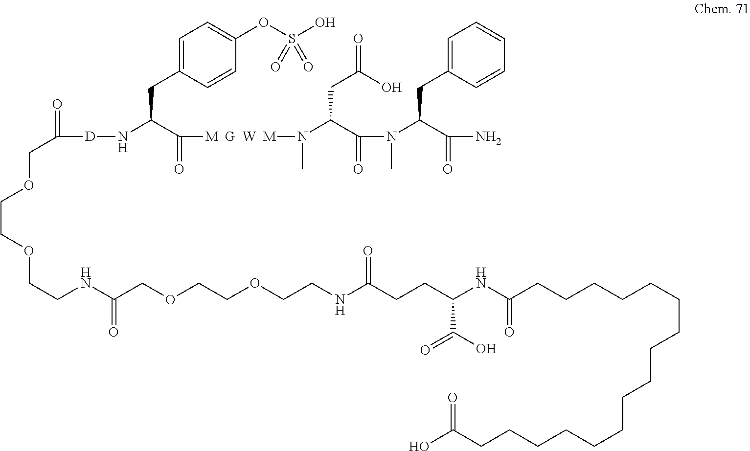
C1=C(CC(C([M  G  W  M]N(C(C(N(C(C(N)=O)CC2=CC=CC=C2)C)=O)CC(O)=O)C)=O)N[D]C(COCCOCCNC(COCCOCCNC(CCC(NC(CCCCCCCCCCCCCCCCC(O)=O)=O)C(O)=O)=O)=O)=O)C=CC(OS(O)(=O)=O)=C1
